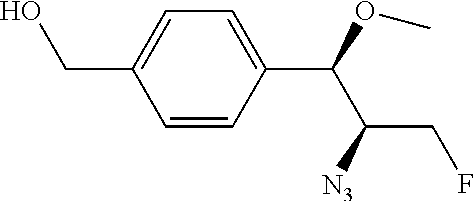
C1=CC(C(OC)C([N3])CF)=CC=C1CO
